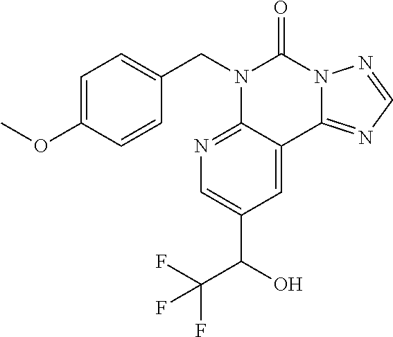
C1=C(OC)C=CC(CN2C3=NC=C(C(O)C(F)(F)F)C=C3C3=NC=NN3C2=O)=C1
